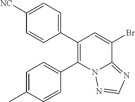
C1=C(C)C=CC(C2=C(C3=CC=C([NC])C=C3)C=C(Br)C3=NC=NN23)=C1
